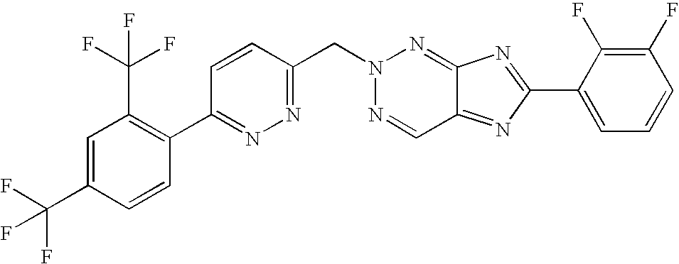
C1=CC(CN2N=CC3=NC(C4=CC=CC(F)=C4F)=NC3=N2)=NN=C1C1=C(C(F)(F)F)C=C(C(F)(F)F)C=C1
